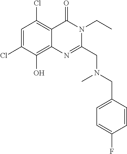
C1=C(Cl)C(O)=C2C(=C1Cl)C(=O)N(CC)C(CN(C)CC1=CC=C(F)C=C1)=N2
